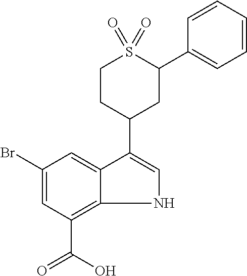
C1(Br)=CC(C(O)=O)=C2C(=C1)C(C1CC(C3=CC=CC=C3)S(=O)(=O)CC1)=CN2
